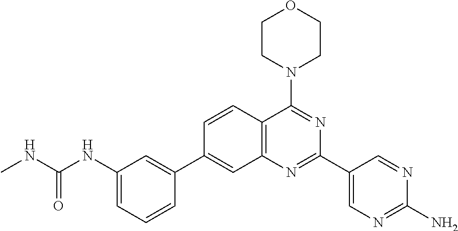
C1(NC(NC)=O)=CC=CC(C2=CC3=C(C=C2)C(N2CCOCC2)=NC(C2=CN=C(N)N=C2)=N3)=C1
